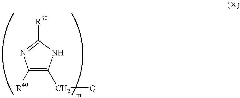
[R30]C1=NC([R40])=C(C[Q])N1
